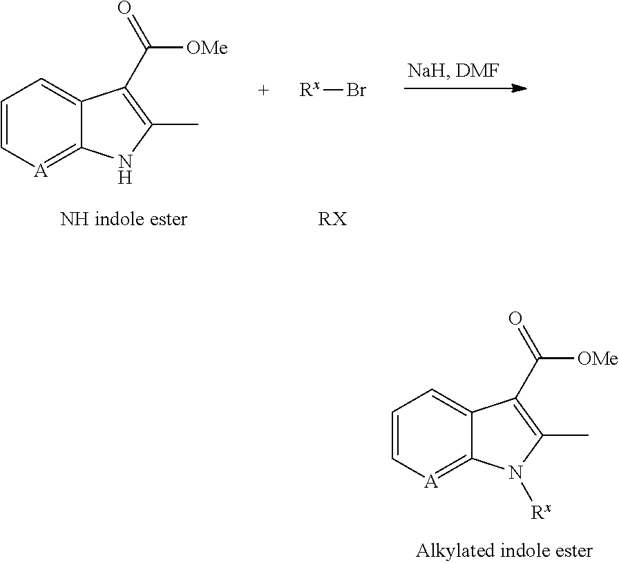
C1=C[A]=C2C(=C1)C(C(=O)[OMe])=C(C)N2.[Rx]Br.[RX].C1=C[A]=C2C(=C1)C(C(=O)[OMe])=C(C)N2[Rx]
